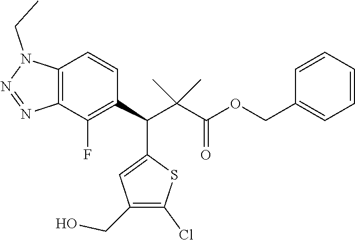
OCC1=C(Cl)SC(C(C2=C(F)C3=C(C=C2)N(CC)N=N3)C(C(OCC2=CC=CC=C2)=O)(C)C)=C1
